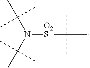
[O2S](C(C)(C)C)N(C(C)(C)C)C(C)(C)C
